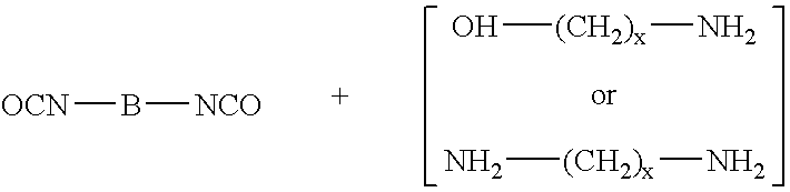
O[(CH2)x]N.N[(CH2)x]N.[OCN]B[NCO]
